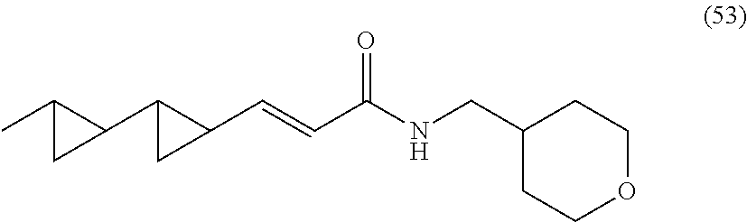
C1(CNC(C=CC2C(C3C(C)C3)C2)=O)CCOCC1
